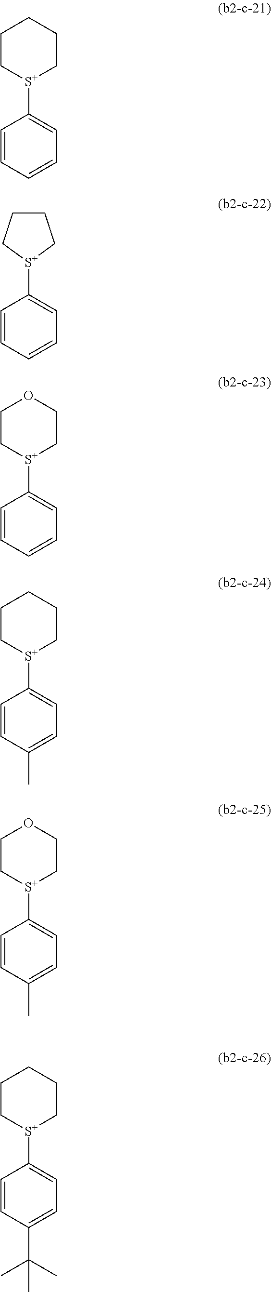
C1C[S+](C2=CC=CC=C2)CCC1.C1([S+]2CCCC2)=CC=CC=C1.C1C[S+](C2=CC=CC=C2)CCO1.C1C[S+](C2=CC=C(C)C=C2)CCC1.C1C[S+](C2=CC=C(C)C=C2)CCO1.C1C[S+](C2=CC=C(C(C)(C)C)C=C2)CCC1
